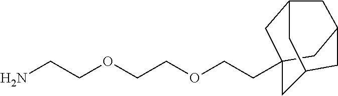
NCCOCCOCCC12CC3CC(C1)CC(C2)C3
